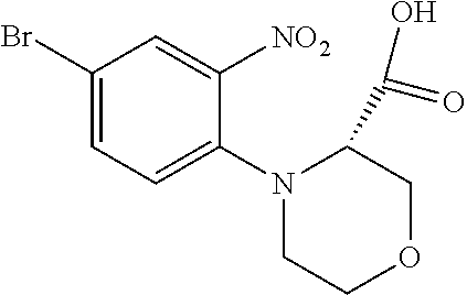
C1([NO2])=CC(Br)=CC=C1N1C(C(=O)O)COCC1
